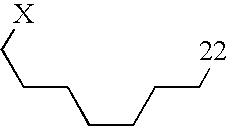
C(CCC[22])CCC[X]
